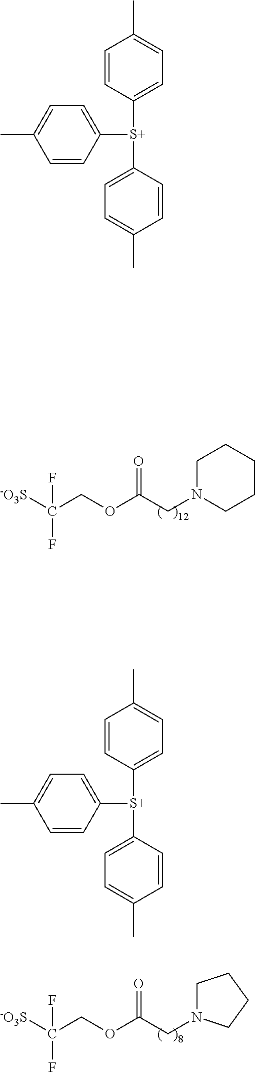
C1=CC([S+](C2=CC=C(C)C=C2)C2=CC=C(C)C=C2)=CC=C1C.C1=CC([S+](C2=CC=C(C)C=C2)C2=CC=C(C)C=C2)=CC=C1C.[-O3S]C(COC(CN1CCCCC1)=O)(F)F.[-O3S]C(COC(CN1CCCC1)=O)(F)F
